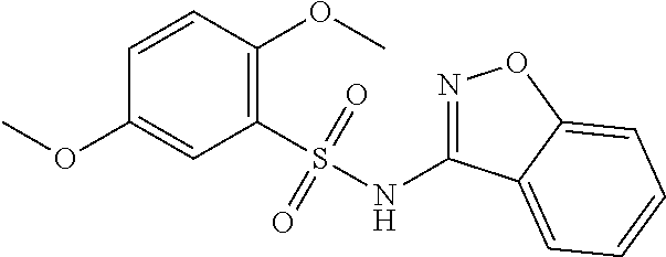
C1=CC(OC)=C(S(NC2=NOC3=CC=CC=C23)(=O)=O)C=C1OC
